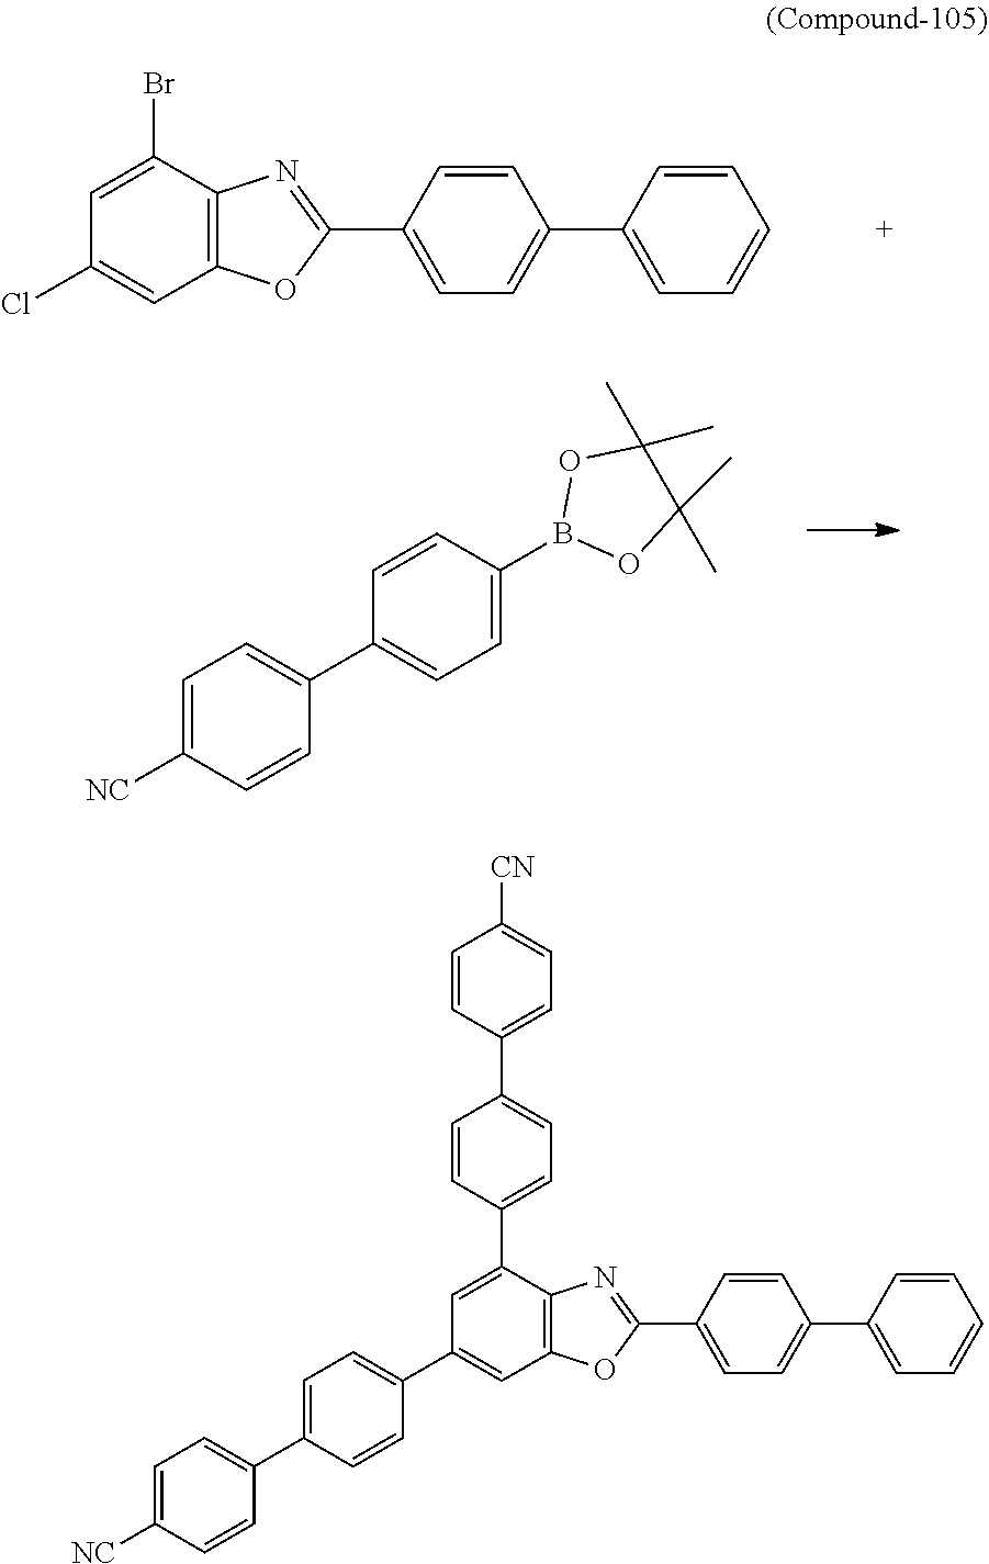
ClC1=CC2=C(C(Br)=C1)N=C(C1=CC=C(C3=CC=CC=C3)C=C1)O2.C1=CC([NC])=CC=C1C1=CC=C(B2OC(C)(C)C(C)(C)O2)C=C1.C1=C([NC])C=CC(C2=CC=C(C3=CC4=C(C(C5=CC=C(C6=CC=C([CN])C=C6)C=C5)=C3)N=C(C3=CC=C(C5=CC=CC=C5)C=C3)O4)C=C2)=C1
